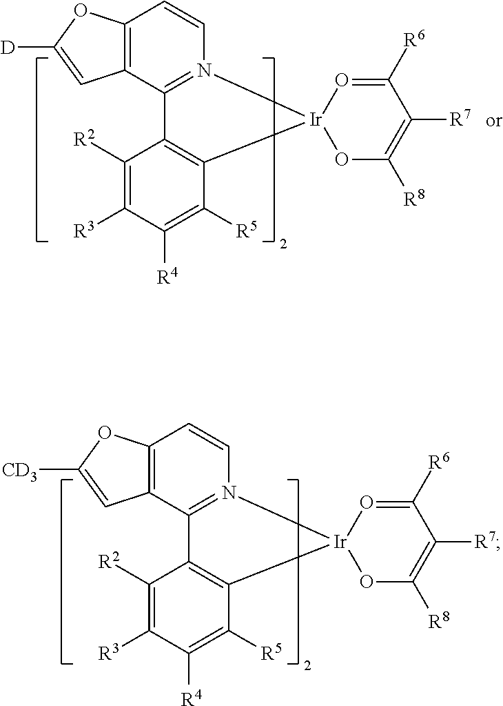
C12=C(C3=N(C=C1)[Ir]1(C4=C3C([R2])=C([R3])C([R4])=C4[R5])OC([R8])=C([R7])C([R6])=O1)C=C([CD3])O2.C12=C(C3=N(C=C1)[Ir]1(C4=C3C([R2])=C([R3])C([R4])=C4[R5])OC([R8])=C([R7])C([R6])=O1)C=C([D])O2
